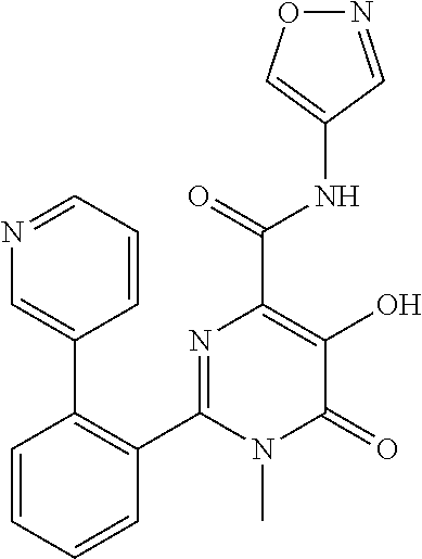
O1N=CC(NC(C2=C(O)C(=O)N(C)C(C3=C(C4=CN=CC=C4)C=CC=C3)=N2)=O)=C1
